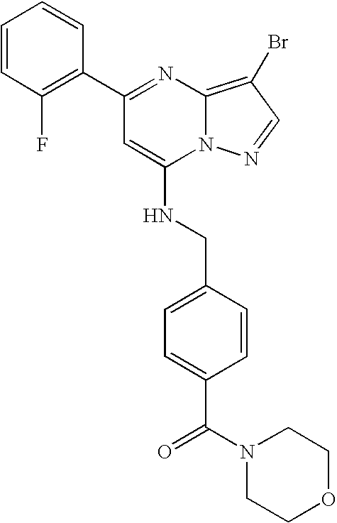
C1(C2=NC3=C(Br)C=NN3C(NCC3=CC=C(C(=O)N4CCOCC4)C=C3)=C2)=C(F)C=CC=C1
